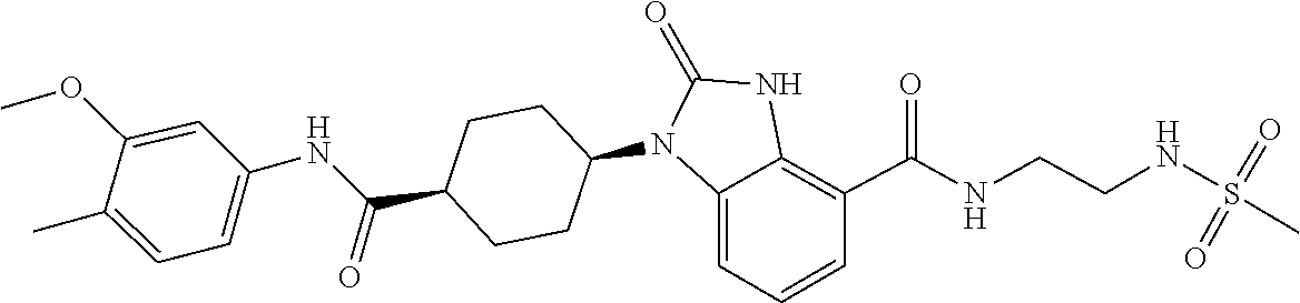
S(=O)(=O)(NCCNC(C1=C2NC(=O)N(C3CCC(C(NC4=CC=C(C)C(OC)=C4)=O)CC3)C2=CC=C1)=O)C
